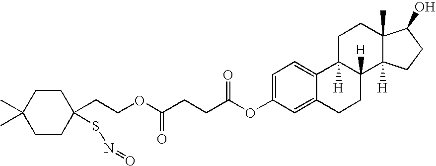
C1=C2C(=CC=C1OC(=O)CCC(OCCC1(SN=O)CCC(C)(C)CC1)=O)C1([H])C([H])(CC2)C2([H])C(C)(CC1)C(O)CC2
